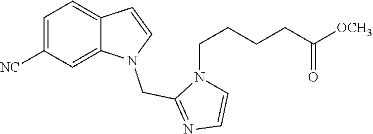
C12=CC([NC])=CC=C1C=CN2CC1=NC=CN1CCCCC([OCH3])=O
